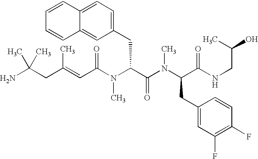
NC(CC(=CC(N(C(C(N(C(CC1=CC(F)=C(F)C=C1)C(NCC(O)C)=O)C)=O)CC1=CC=C2C(=C1)C=CC=C2)C)=O)C)(C)C
